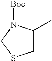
C1C(C)N([Boc])CS1
